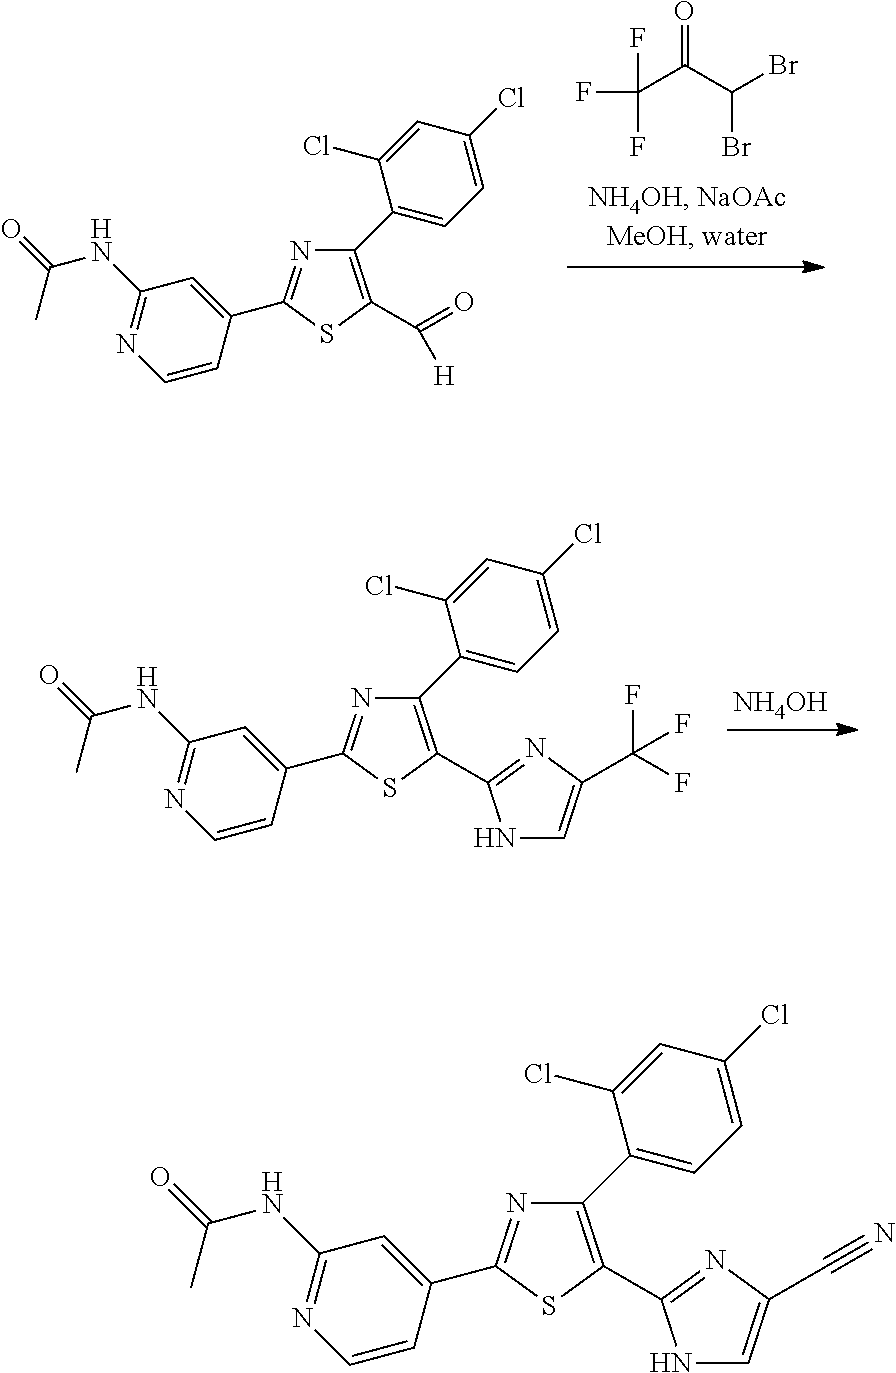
C(C(C(Br)Br)=O)(F)(F)F.N1=C(C2=CC(NC(=O)C)=NC=C2)SC(C(=O)[H])=C1C1=CC=C(Cl)C=C1Cl.[NH4OH].N1=C(C2=CC(NC(=O)C)=NC=C2)SC(C2=NC(C(F)(F)F)=CN2)=C1C1=CC=C(Cl)C=C1Cl.N1=C(C2=CC(NC(=O)C)=NC=C2)SC(C2=NC(C#N)=CN2)=C1C1=CC=C(Cl)C=C1Cl
